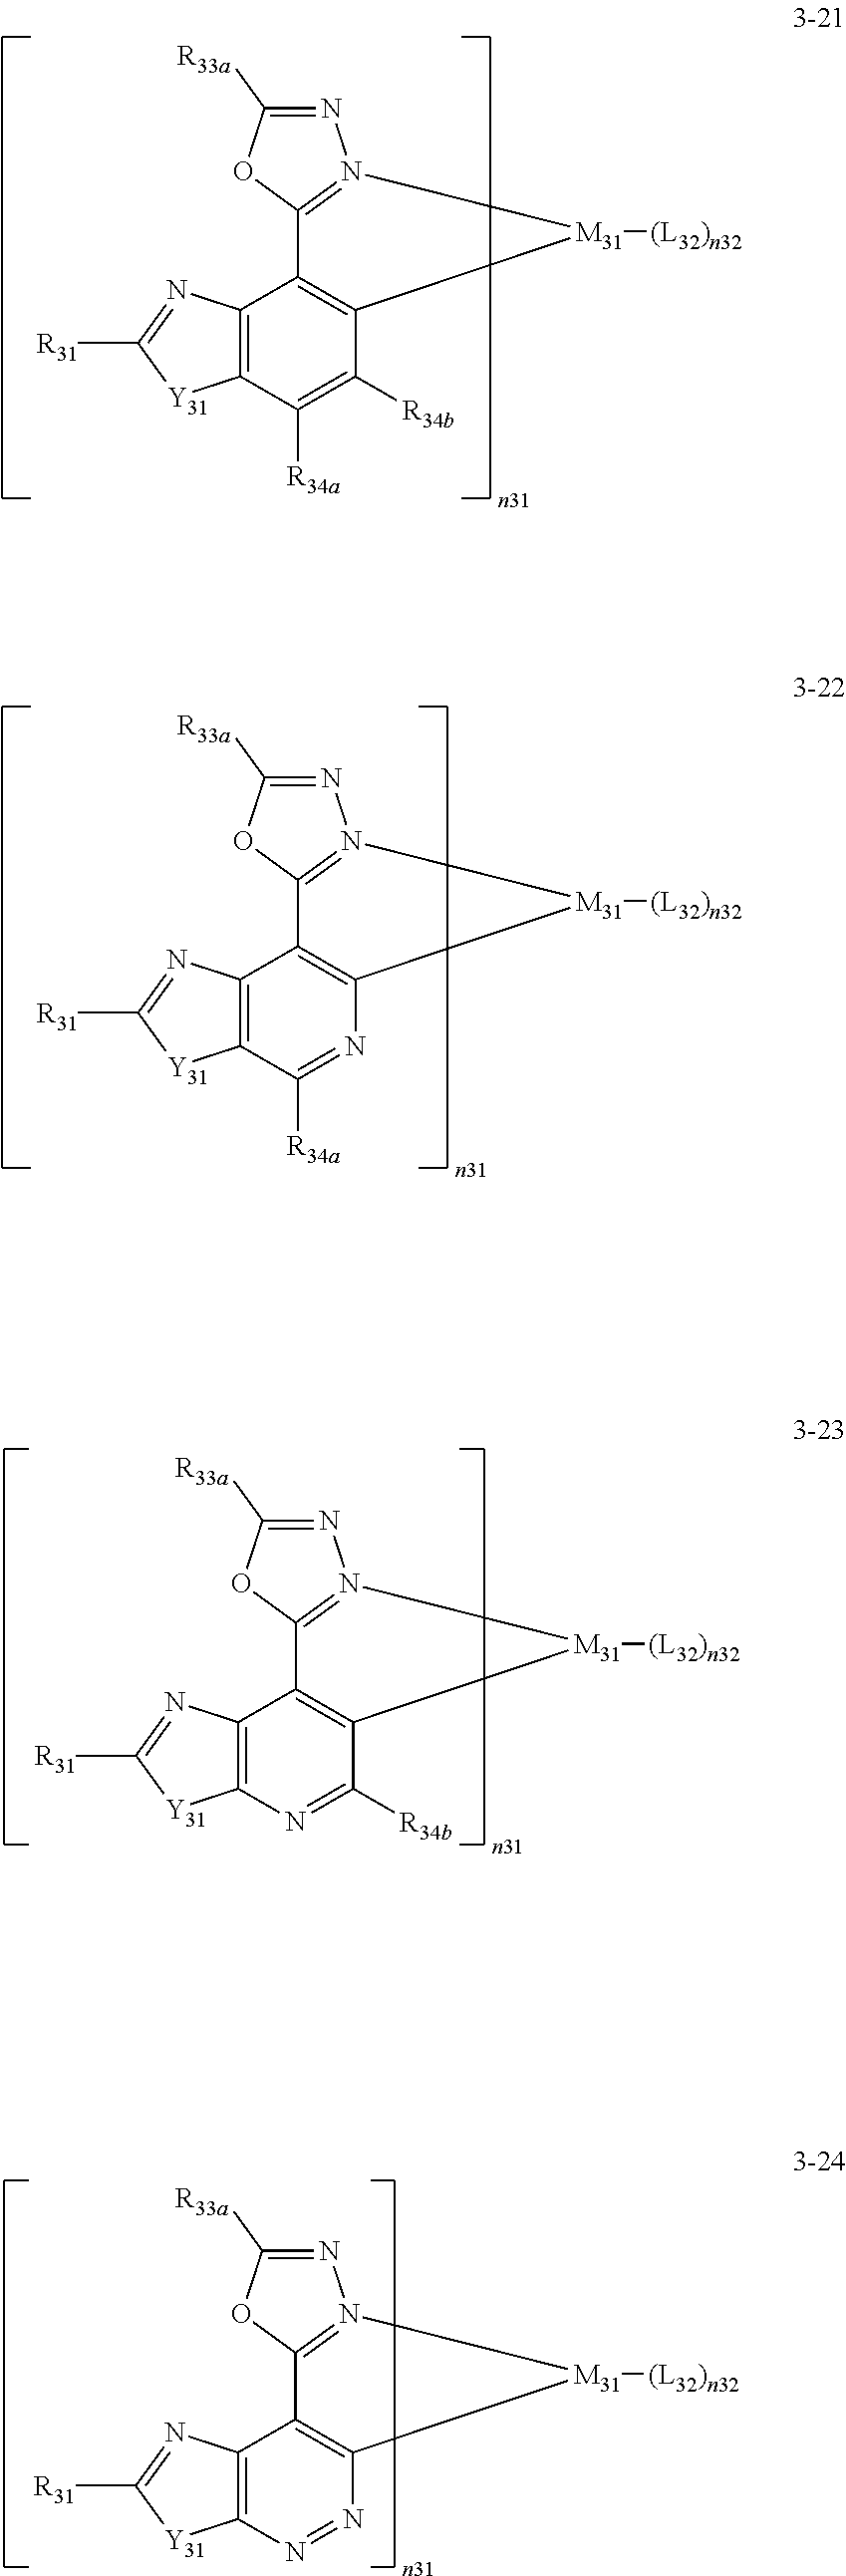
N1=C([R33a])OC2=N1[M31]([(L32)n32])C1=C2C2=C(C([R34a])=C1[R34b])[Y31]C([R31])=N2.N1=C([R33a])OC2=N1[M31]([(L32)n32])C1=C2C2=C(C([R34a])=N1)[Y31]C([R31])=N2.N1=C([R33a])OC2=N1[M31]([(L32)n32])C1=C2C2=C(N=C1[R34b])[Y31]C([R31])=N2.N1=C([R33a])OC2=N1[M31]([(L32)n32])C1=C2C2=C(N=N1)[Y31]C([R31])=N2
